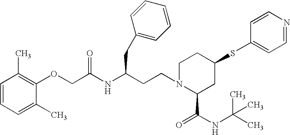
C1(OCC(NC(CCN2C(C(NC(C)(C)C)=O)CC(SC3=CC=NC=C3)CC2)CC2=CC=CC=C2)=O)=C(C)C=CC=C1C
